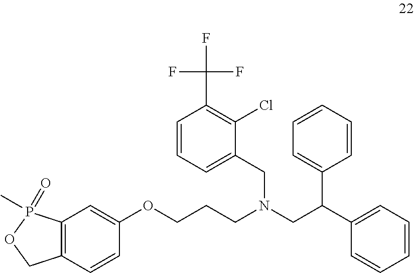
C1=CC=C(CN(CC(C2=CC=CC=C2)C2=CC=CC=C2)CCCOC2=CC3=C(C=C2)COP3(=O)C)C(Cl)=C1C(F)(F)F
